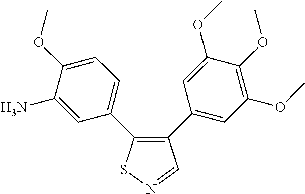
C1(N)=CC(C2=C(C3=CC(OC)=C(OC)C(OC)=C3)C=NS2)=CC=C1OC
